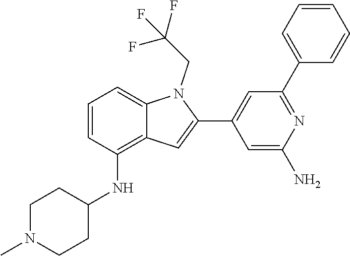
CN1CCC(NC2=C3C(=CC=C2)N(CC(F)(F)F)C(C2=CC(C4=CC=CC=C4)=NC(N)=C2)=C3)CC1
